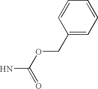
C1(COC(=O)N)=CC=CC=C1
